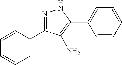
C1=CC(C2=NNC(C3=CC=CC=C3)=C2N)=CC=C1
